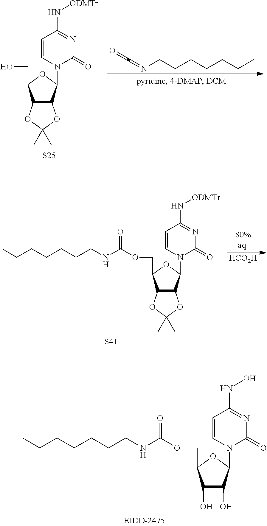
N(CCCCCCC)=C=O.C12C(C(N3C(=O)N=C(N[ODMTr])C=C3)OC1CO)OC(C)(C)O2.[S25].[HCO2H].C12C(C(N3C(=O)N=C(N[ODMTr])C=C3)OC1COC(NCCCCCCC)=O)OC(C)(C)O2.[S41].C1(O)C(O)C(N2C(=O)N=C(NO)C=C2)OC1COC(NCCCCCCC)=O
